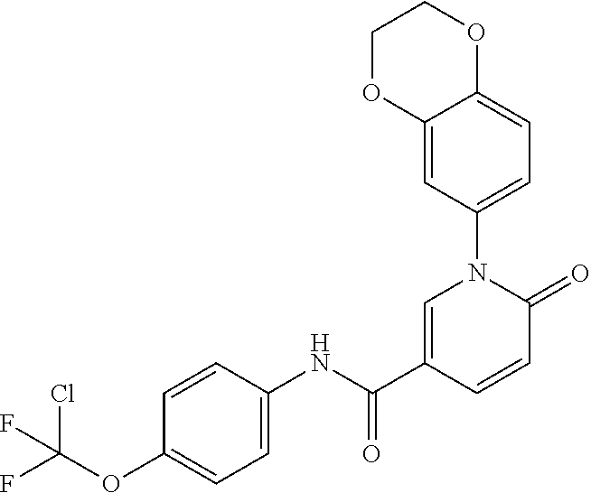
C1=C(C(NC2=CC=C(OC(F)(Cl)F)C=C2)=O)C=CC(=O)N1C1=CC=C2C(=C1)OCCO2
